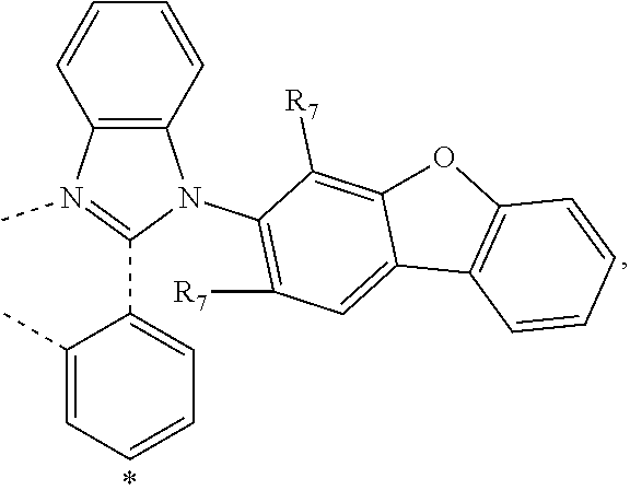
C12=C(N(C)=C(C3=CC=CC=C3C)N1C1=C([R7])C=C3C(=C1[R7])OC1=C3C=CC=C1)C=CC=C2
